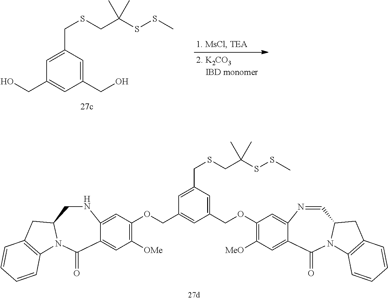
C1(CO)=CC(CSCC(SSC)(C)C)=CC(CO)=C1.C1([OMe])=C(OCC2=CC(COC3=C([MeO])C=C4C(=C3)N=CC3N(C4=O)C4=C(C3)C=CC=C4)=CC(CSCC(SSC)(C)C)=C2)C=C2NCC3N(C(=O)C2=C1)C1=C(C3)C=CC=C1
